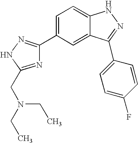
C1=C(C2=NNC(CN(CC)CC)=N2)C=C2C(=C1)NN=C2C1=CC=C(F)C=C1
